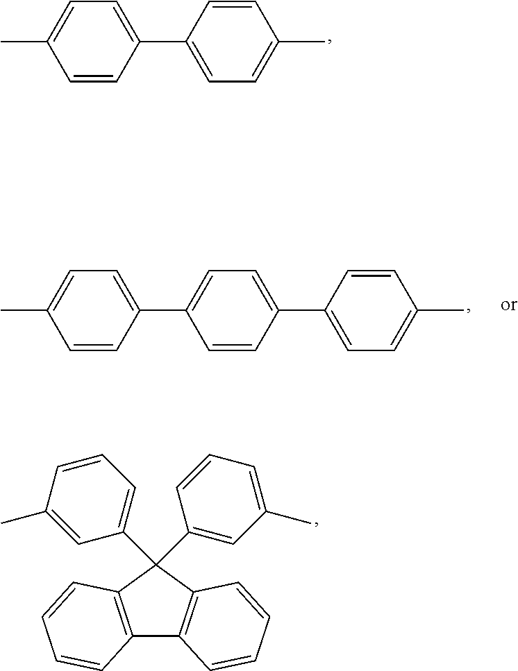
C1=CC(C2=CC=C(C)C=C2)=CC=C1C.C1=CC(C2=CC=C(C)C=C2)=CC=C1C1=CC=C(C)C=C1.C12=C(C(C3=CC(C)=CC=C3)(C3=CC=CC(C)=C3)C3=C1C=CC=C3)C=CC=C2
